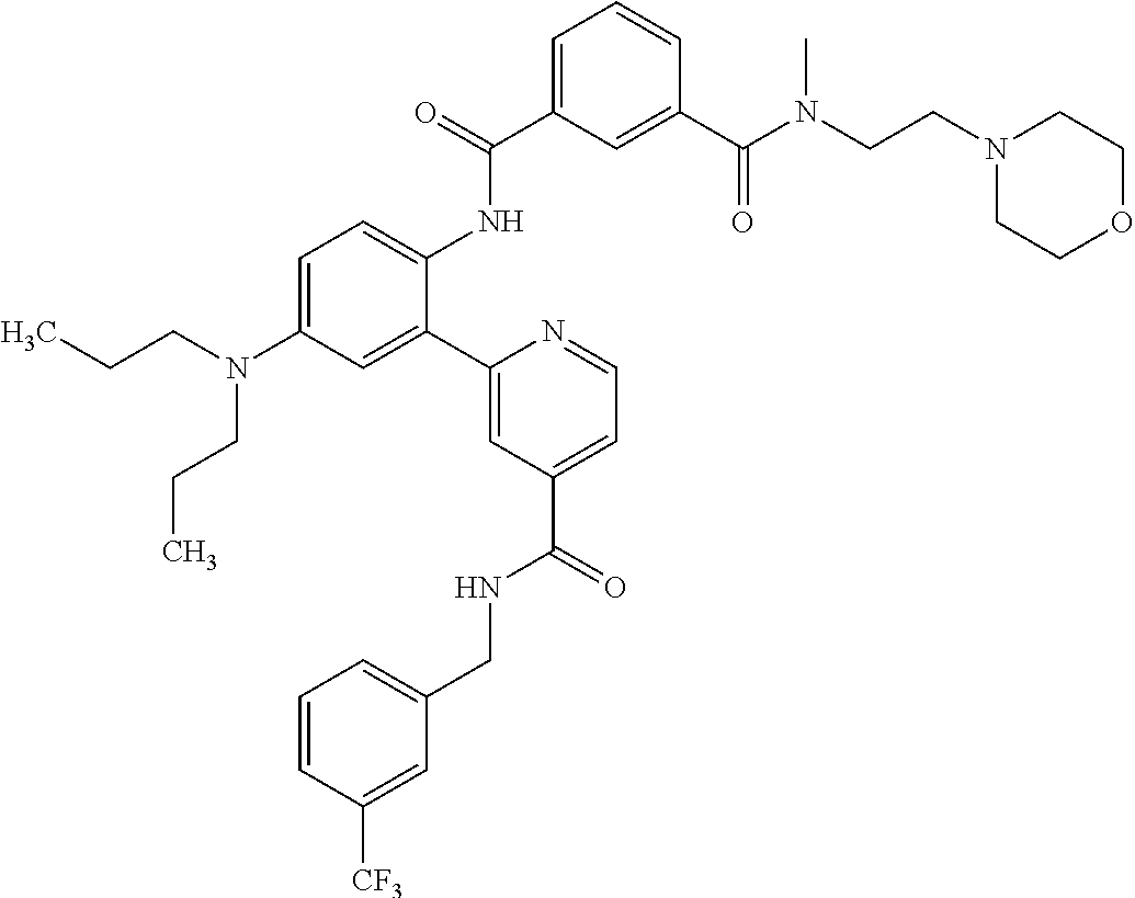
N(C1=CC=C(NC(C2=CC=CC(C(N(CCN3CCOCC3)C)=O)=C2)=O)C(C2=CC(C(NCC3=CC=CC([CF3])=C3)=O)=CC=N2)=C1)(CCC)CCC
